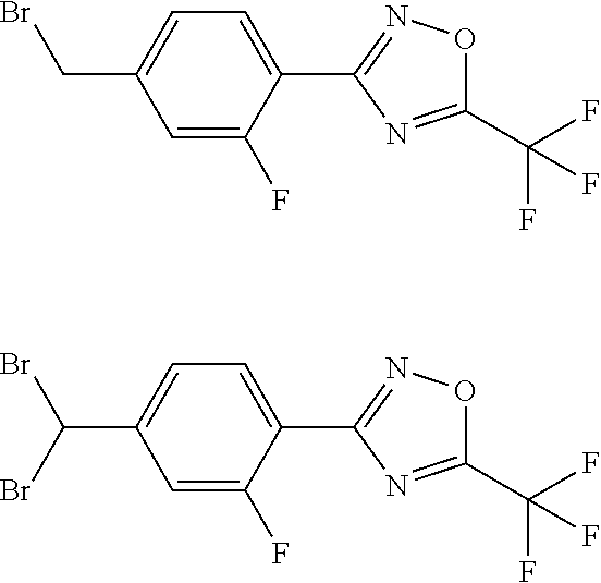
C1=C(F)C(C2=NOC(C(F)(F)F)=N2)=CC=C1CBr.C1=C(F)C(C2=NOC(C(F)(F)F)=N2)=CC=C1C(Br)Br
